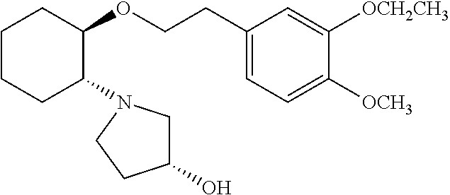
C1CCC(N2CC(O)CC2)C(OCCC2=CC=C([OCH3])C([OCH2CH3])=C2)C1
